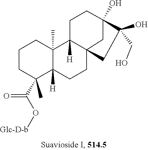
C1CC(C)(C(O[Glc-D-b])=O)C2([H])C(C)(C1)C1([H])CCC3(O)C(O)(CO)CC1(CC2)C3
